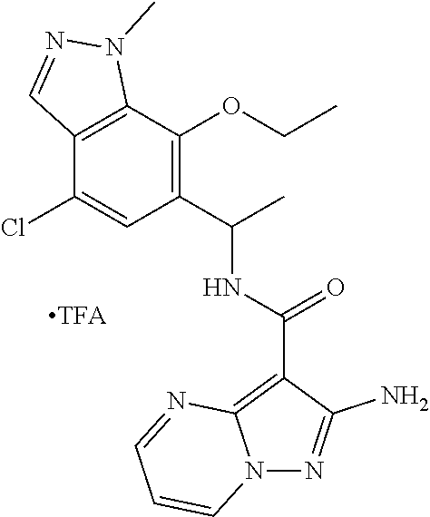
C12=C(C(OCC)=C(C(C)NC(C3=C4N(N=C3N)C=CC=N4)=O)C=C1Cl)N(C)N=C2
